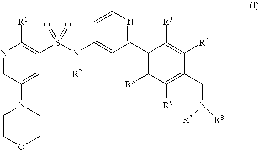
N1=CC(N2CCOCC2)=CC(S(N(C2=CC(C3=C([R5])C([R6])=C(CN([R8])[R7])C([R4])=C3[R3])=NC=C2)[R2])(=O)=O)=C1[R1]
